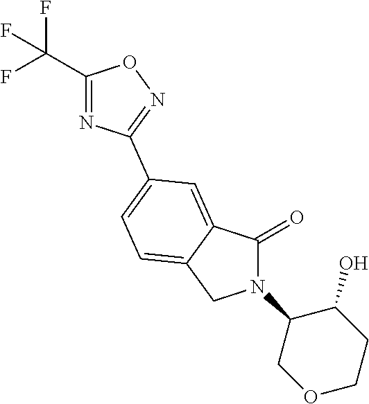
C1(=O)N(C2COCCC2O)CC2=CC=C(C3=NOC(C(F)(F)F)=N3)C=C12
